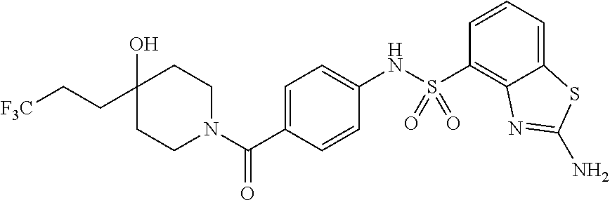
C1(CC[F3C])(O)CCN(C(C2=CC=C(NS(C3=C4C(=CC=C3)SC(N)=N4)(=O)=O)C=C2)=O)CC1
